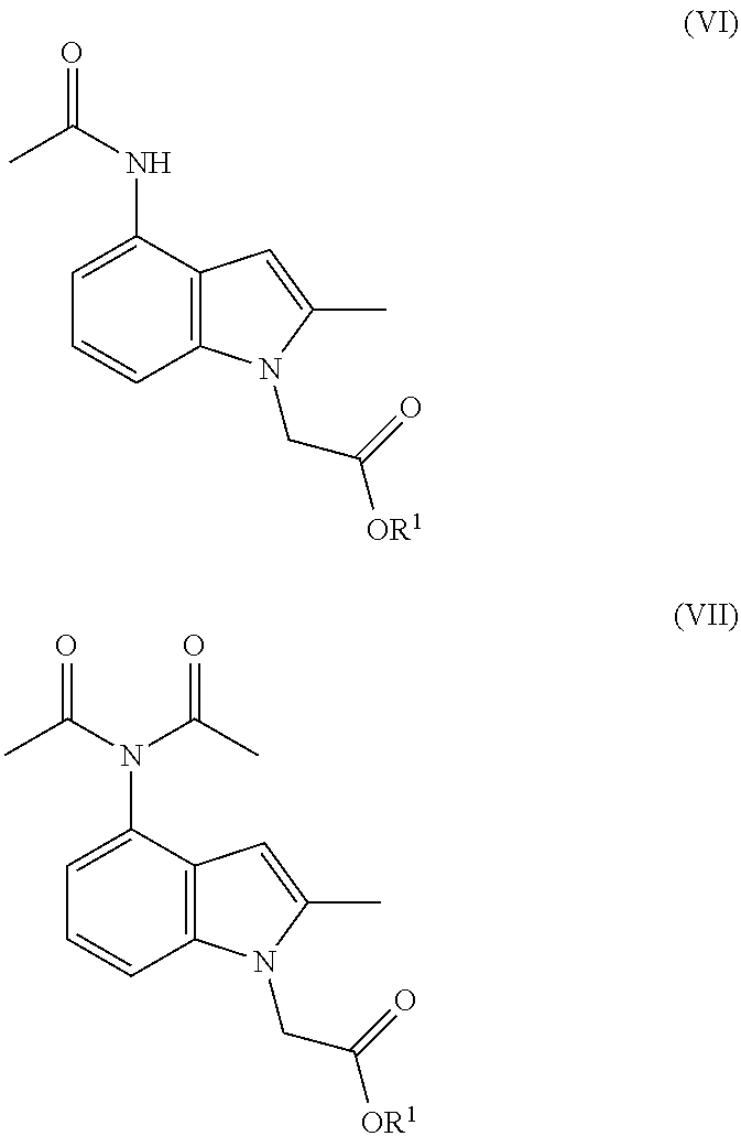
C1=C(NC(=O)C)C2=C(C=C1)N(CC(=O)[OR1])C(C)=C2.C1=C(N(C(=O)C)C(C)=O)C2=C(C=C1)N(CC(=O)[OR1])C(C)=C2
